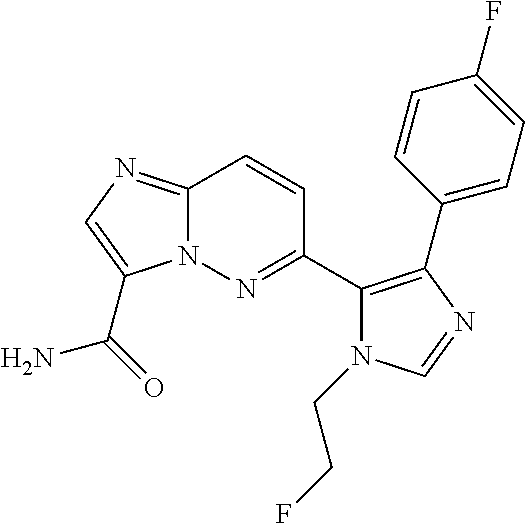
C12=NC=C(C(=O)N)N1N=C(C1=C(C3=CC=C(F)C=C3)N=CN1CCF)C=C2
